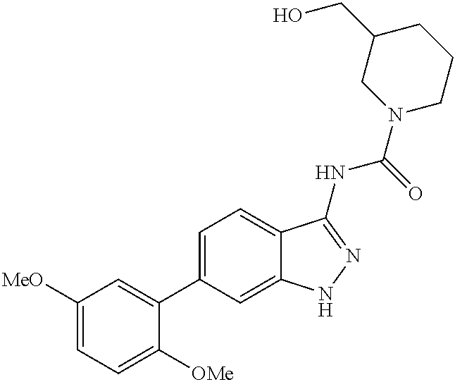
C1([MeO])=CC=C([OMe])C(C2=CC=C3C(=C2)NN=C3NC(=O)N2CCCC(CO)C2)=C1
